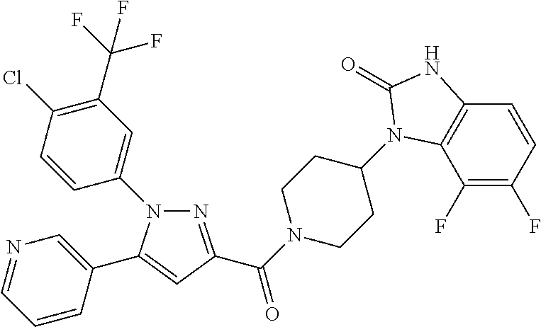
N1(C2=CC(C(F)(F)F)=C(Cl)C=C2)N=C(C(N2CCC(N3C4=C(C=CC(F)=C4F)NC3=O)CC2)=O)C=C1C1=CN=CC=C1
